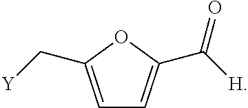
C1=C(C[Y])OC(C([H])=O)=C1
